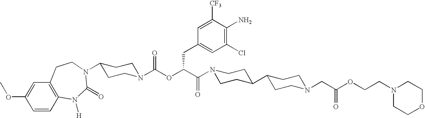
C1=CC2=C(C=C1OC)CCN(C1CCN(C(OC(C(N3CCC(C4CCN(CC(OCCN5CCOCC5)=O)CC4)CC3)=O)CC3=CC(Cl)=C(N)C([CF3])=C3)=O)CC1)C(=O)N2[H]
